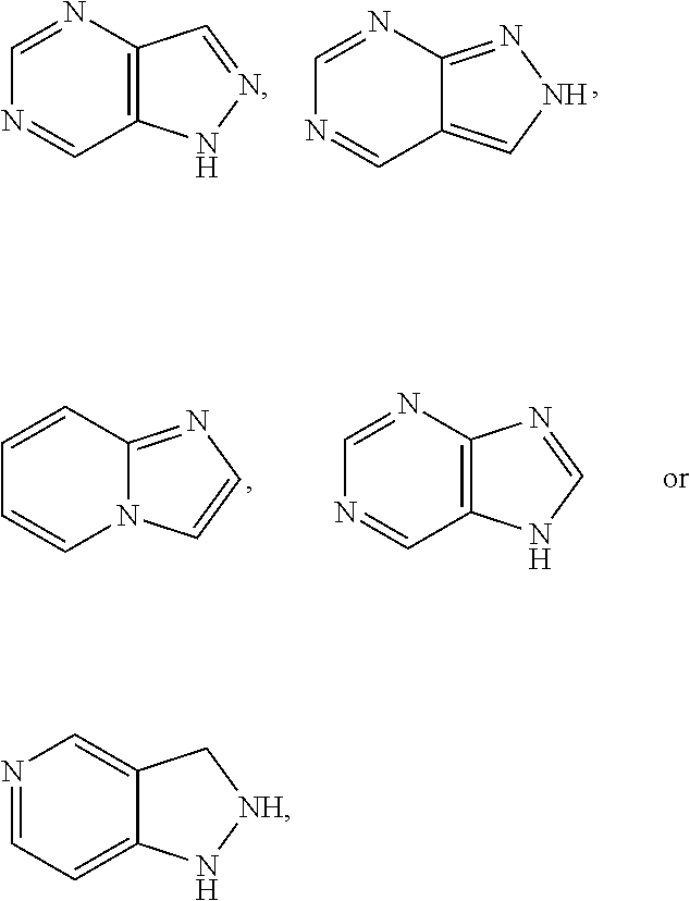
C12=C(N=CN=C1)C=NN2.C12=CNN=C1N=CN=C2.C12=CC=NC=C1C[NH]N2.N12C(=NC=C1)C=CC=C2.C12=C(N=CN=C1)N=CN2
